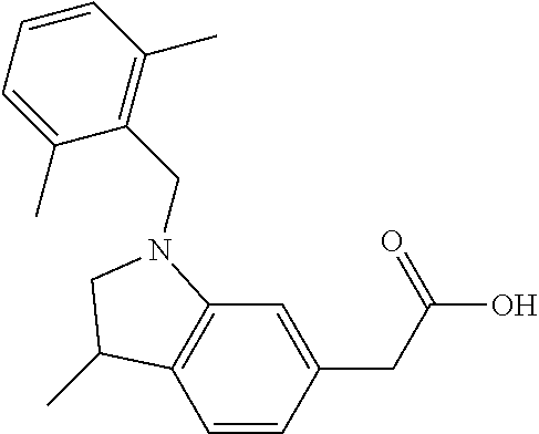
C1=CC(CC(=O)O)=CC2=C1C(C)CN2CC1=C(C)C=CC=C1C
